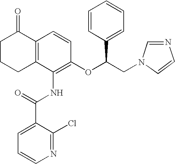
C1(NC(C2=CC=CN=C2Cl)=O)=C(OC(CN2C=CN=C2)C2=CC=CC=C2)C=CC2=C1CCCC2=O
